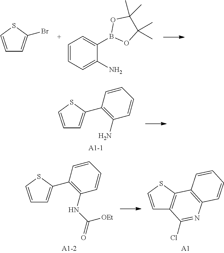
C1=CSC(Br)=C1.C1=CC=C(N)C(B2OC(C)(C)C(C)(C)O2)=C1.C1=CSC(C2=C(N)C=CC=C2)=C1.C1=CSC(C2=C(NC(=O)[OEt])C=CC=C2)=C1.C1=CSC2=C1C(Cl)=NC1=C2C=CC=C1.[A1]
